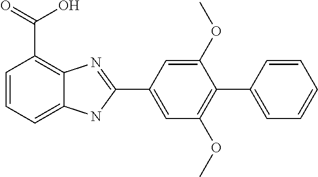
C1=CC=C2C(=C1C(O)=O)N=C(C1=CC(OC)=C(C3=CC=CC=C3)C(OC)=C1)N2
